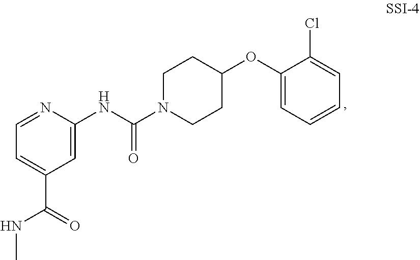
C1=C(NC(N2CCC(OC3=CC=CC=C3Cl)CC2)=O)N=CC=C1C(=O)NC
